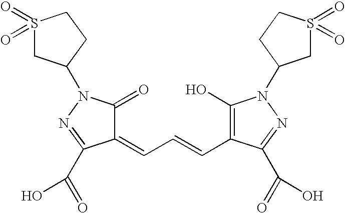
S1(=O)(=O)CC(N2C(=O)C(=CC=CC3=C(O)N(C4CS(=O)(=O)CC4)N=C3C(=O)O)C(C(=O)O)=N2)CC1
